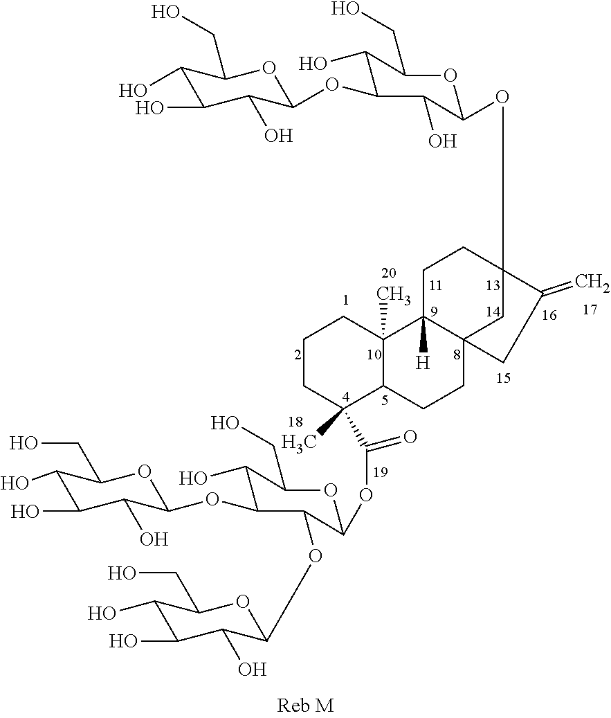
C1(O)C(O)C(O)C(OC2C(O)C(CO)OC(OC34CCC5([H])C(C3)(CC4=C)CCC3C5(C)CCCC3(C)C(OC3OC(CO)C(O)C(OC4C(O)C(O)C(O)C(CO)O4)C3OC3OC(CO)C(O)C(O)C3O)=O)C2O)OC1CO
